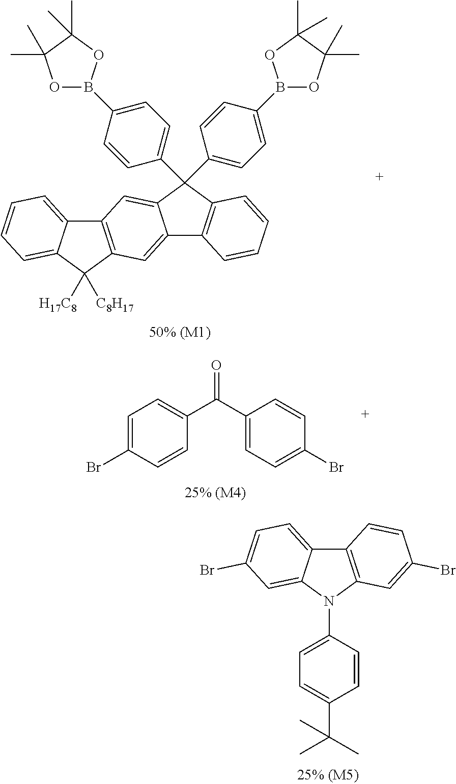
C12=C(N(C3=CC=C(C(C)(C)C)C=C3)C3=CC(Br)=CC=C13)C=C(Br)C=C2.C12=C(C([H17C8])([C8H17])C3=CC=CC=C13)C=C1C(=C2)C(C2=CC=C(B3OC(C)(C)C(C)(C)O3)C=C2)(C2=CC=C(B3OC(C)(C)C(C)(C)O3)C=C2)C2=C1C=CC=C2.C1=C(Br)C=CC(C(C2=CC=C(Br)C=C2)=O)=C1
